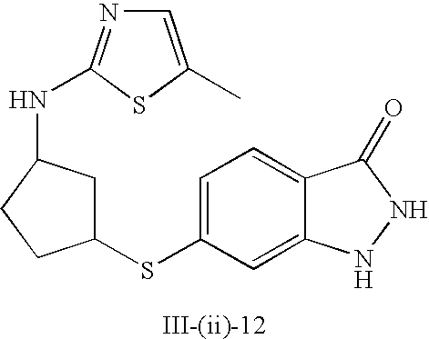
C1=C(SC2CC(NC3=NC=C(C)S3)CC2)C=C2C(=C1)C(=O)NN2
